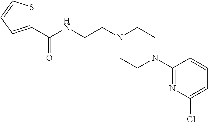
N1(CCNC(C2=CC=CS2)=O)CCN(C2=NC(Cl)=CC=C2)CC1
